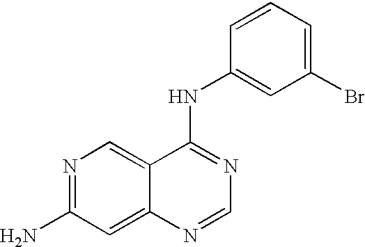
N1=C(N)C=C2C(=C1)C(NC1=CC(Br)=CC=C1)=NC=N2
